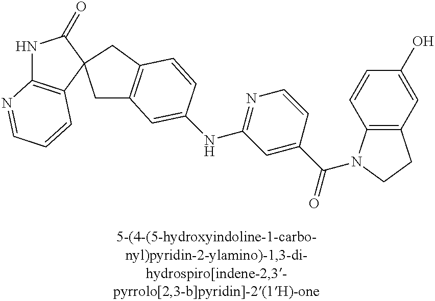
C1=C(NC2=NC=CC(C(=O)N3C4=C(CC3)C=C(O)C=C4)=C2)C=CC2=C1CC1(C2)C2=C(NC1=O)N=CC=C2
